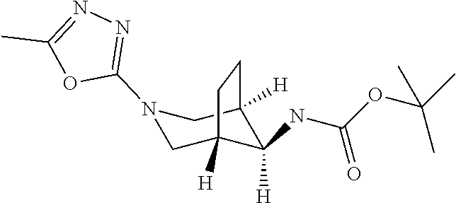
N1(C2=NN=C(C)O2)CC2([H])C(NC(OC(C)(C)C)=O)([H])C([H])(C1)CC2
